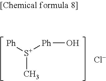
[S+](C)([Ph])[Ph]O.[Cl-]
